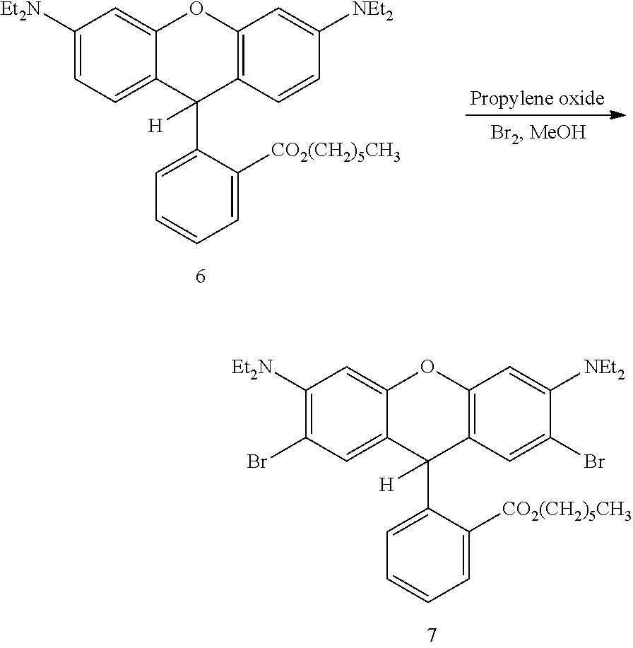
C1([Et2N])=C(Br)C=C2C(=C1)OC1=C(C2(C2=CC=CC=C2[CO2(CH2)5CH3])[H])C=C(Br)C([NEt2])=C1.C1([Et2N])=CC=C2C(=C1)OC1=C(C2(C2=CC=CC=C2[CO2(CH2)5CH3])[H])C=CC([NEt2])=C1.[Propylene oxide]
